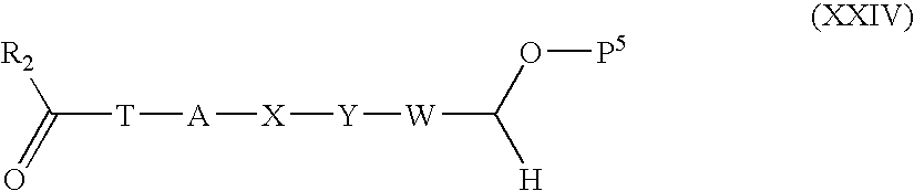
C([T][A][X][Y][W]C(O[P5])[H])(=O)[R2]
